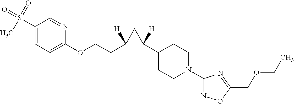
C1(S(=O)(=O)C)=CC=C(OCCC2([H])C([H])(C3CCN(C4=NOC(COCC)=N4)CC3)C2)N=C1
